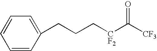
C1=C(CCC[CF2]C([CF3])=O)C=CC=C1
